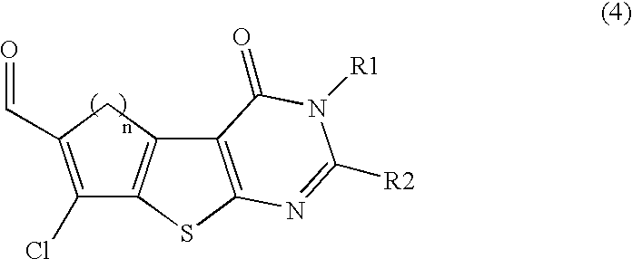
C12=C(SC3=C1CC(C=O)=C3Cl)N=C([R2])N([R1])C2=O
